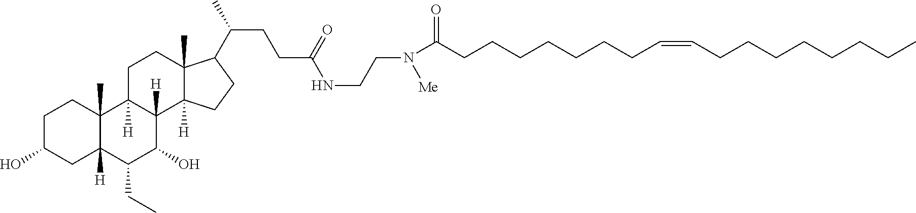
C(CCCCCC=CCCCCCCCC)CC(=O)N(CCNC(CCC(C1C2(C)C([H])(C3([H])C(O)C(CC)C4([H])CC(O)CCC4(C)C3([H])CC2)CC1)C)=O)[Me]
